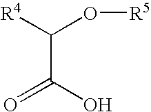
C(C(O)=O)([R4])O[R5]
